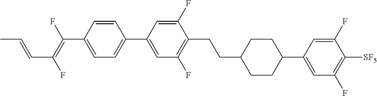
C1=CC(C(=C(F)C=CC)F)=CC=C1C1=CC(F)=C(CCC2CCC(C3=CC(F)=C([SF5])C(F)=C3)CC2)C(F)=C1
